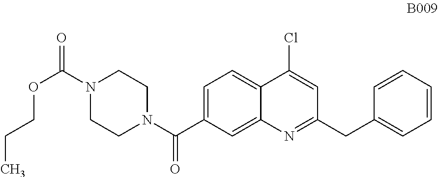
C1=C(C(N2CCN(C(=O)OCCC)CC2)=O)C=C2C(=C1)C(Cl)=CC(CC1=CC=CC=C1)=N2
